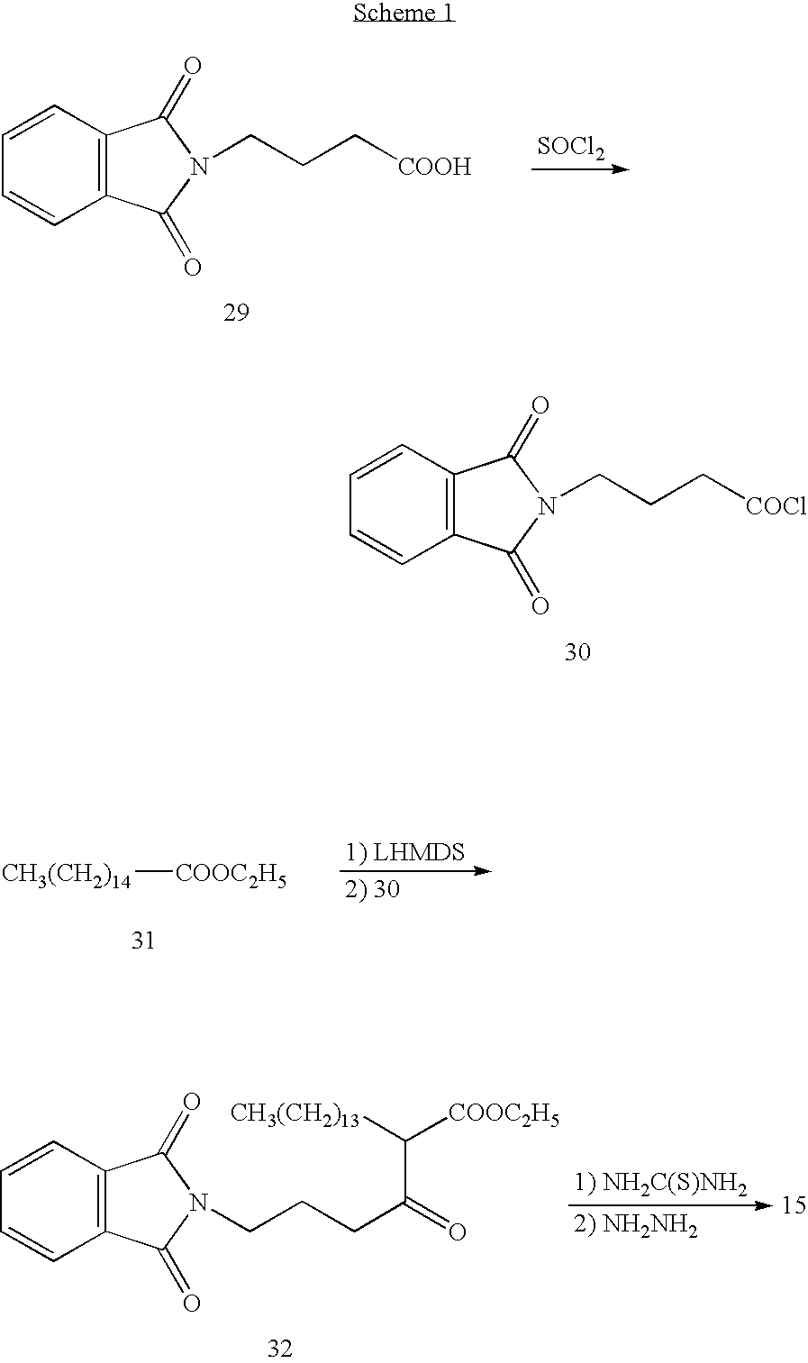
C1=CC2=C(C=C1)C(=O)N(CCC[COOH])C2=O.[SOCl2].C1=CC2=C(C=C1)C(=O)N(CCC[COCl])C2=O.[CH3(CH2)14][COOC2H5].C1=CC2=C(C=C1)C(=O)N(CCCC(=O)C([CH3(CH2)13])[COOC2H5])C2=O
